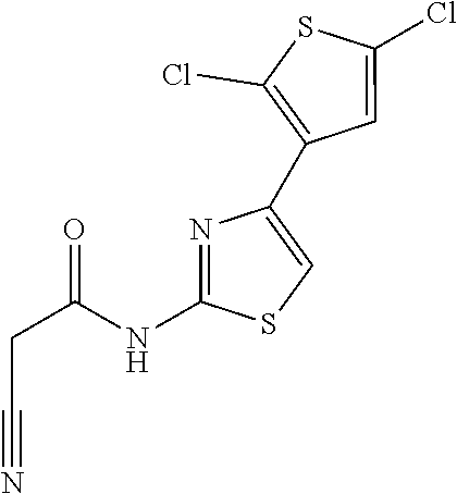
C(C(NC1=NC(C2=C(Cl)SC(Cl)=C2)=CS1)=O)C#N
